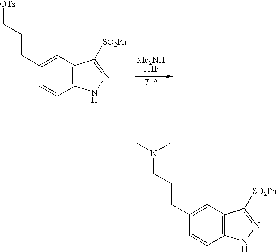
C1(CCC[OTs])=CC2=C(C=C1)NN=C2[SO2Ph].C1(CCCN(C)C)=CC2=C(C=C1)NN=C2[SO2Ph]
